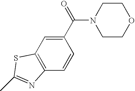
C1CN(C(C2=CC3=C(C=C2)N=C(C)S3)=O)CCO1
